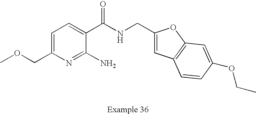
C1=C(COC)N=C(N)C(C(NCC2=CC3=C(O2)C=C(OCC)C=C3)=O)=C1
